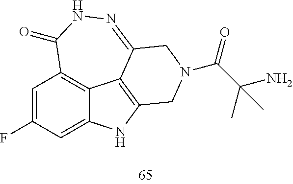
C1=C(F)C=C2C3=C1C(=O)NN=C1C3=C(N2)CN(C(C(N)(C)C)=O)C1
